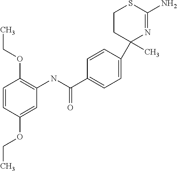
C1(C2(C)N=C(N)SCC2)=CC=C(C(NC2=C(OCC)C=CC(OCC)=C2)=O)C=C1
